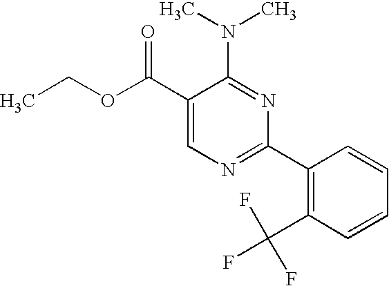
C1(C(OCC)=O)=CN=C(C2=C(C(F)(F)F)C=CC=C2)N=C1N(C)C
